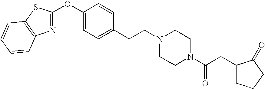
N1=C(OC2=CC=C(CCN3CCN(C(=O)CC4CCCC4=O)CC3)C=C2)SC2=C1C=CC=C2
